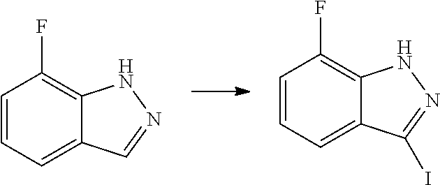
C1=CC=C2C(=C1F)NN=C2I.C1=CC=C2C(=C1F)NN=C2
